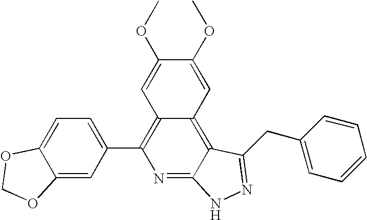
C12=CC(C3=C4C(=C5C(=N3)NN=C5CC3=CC=CC=C3)C=C(OC)C(OC)=C4)=CC=C1OCO2
